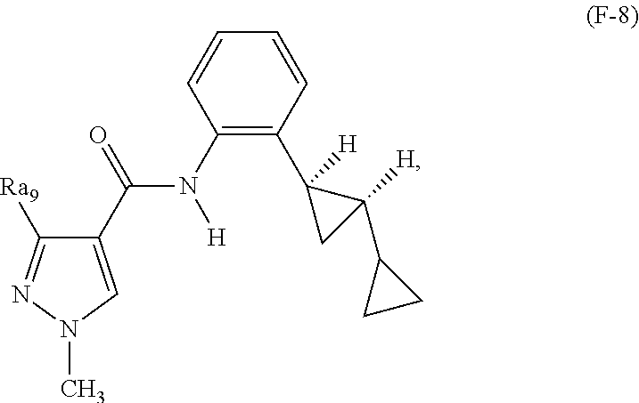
C1(C(=O)N(C2=C(C3([H])C([H])(C4CC4)C3)C=CC=C2)[H])=CN(C)N=C1[Ra9]
